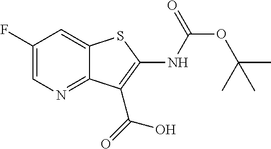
FC1=CN=C2C(=C1)SC(NC(OC(C)(C)C)=O)=C2C(=O)O
